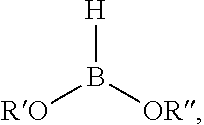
[RO]B([OR])[H]
